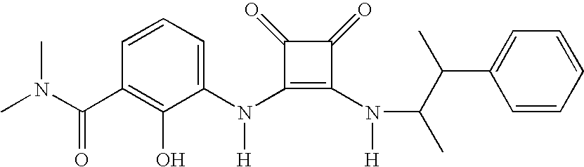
C(C1=C(O)C(N(C2=C(N([H])C(C(C3=CC=CC=C3)C)C)C(=O)C2=O)[H])=CC=C1)(=O)N(C)C
